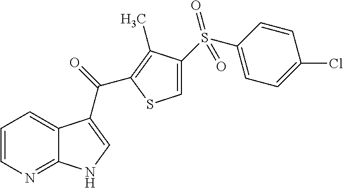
C1=CN=C2C(=C1)C(C(=O)C1=C(C)C(S(C3=CC=C(Cl)C=C3)(=O)=O)=CS1)=CN2
